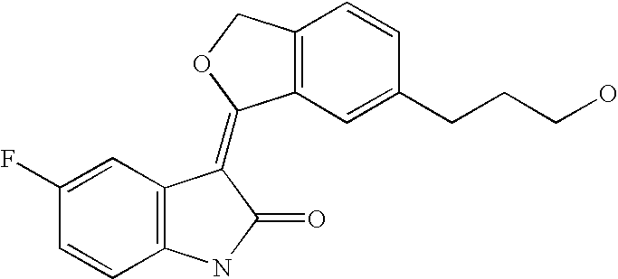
C12=C(C=C(CCCO)C=C1)C(=C1C3=C(C=CC(F)=C3)NC1=O)OC2
